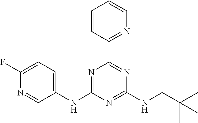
N1=C(NC2=CC=C(F)N=C2)N=C(NCC(C)(C)C)N=C1C1=NC=CC=C1
